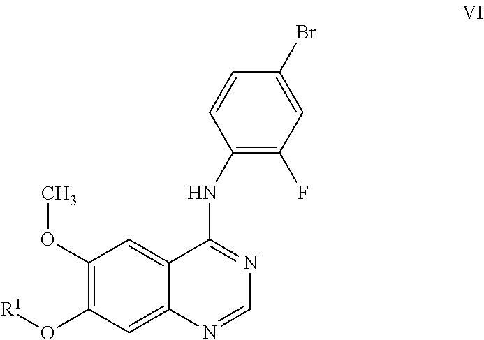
C1=NC2=CC(O[R1])=C(OC)C=C2C(NC2=C(F)C=C(Br)C=C2)=N1
